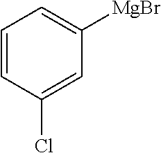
C1=CC(Cl)=CC([MgBr])=C1
